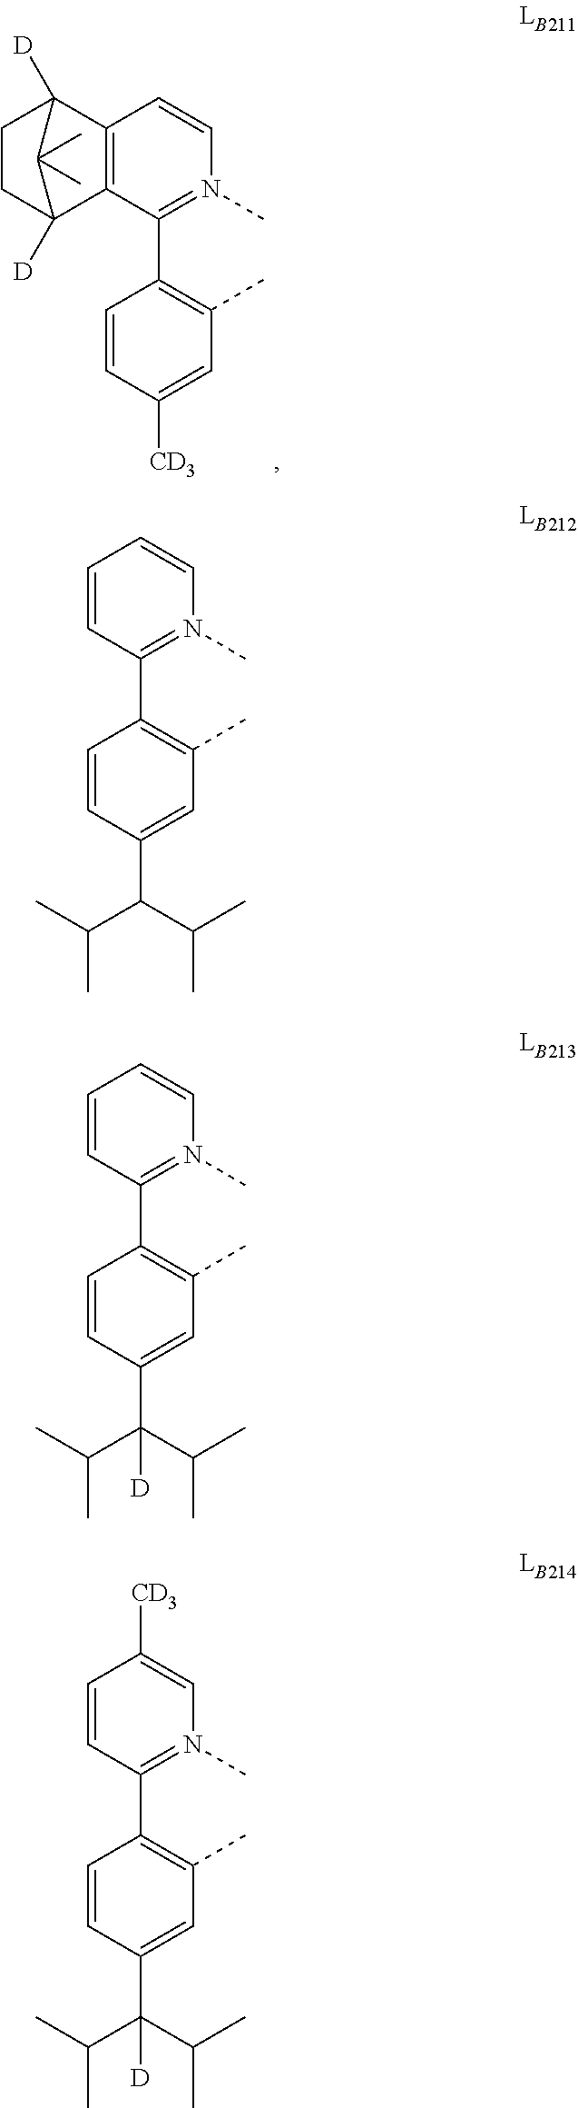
C1=CC=CN(C)=C1C1=C(C)C=C(C(C(C)C)C(C)C)C=C1.C1=CC=CN(C)=C1C1=C(C)C=C(C(C(C)C)(C(C)C)[D])C=C1.C1=CC([CD3])=CN(C)=C1C1=C(C)C=C(C(C(C)C)(C(C)C)[D])C=C1.C1(C2=C(C)C=C([CD3])C=C2)=N(C)C=CC2=C1C1([D])CCC2([D])C1(C)C
